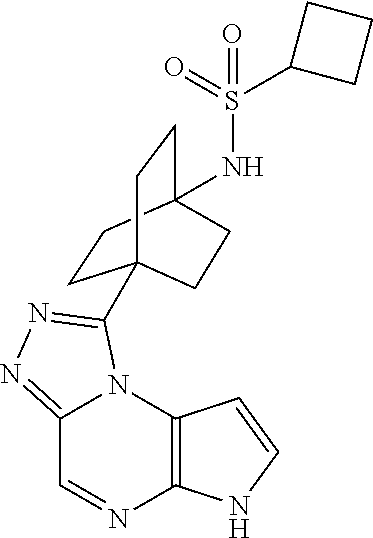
C12=C(N3C(=NN=C3C34CCC(NS(C5CCC5)(=O)=O)(CC3)CC4)C=N1)C=CN2
